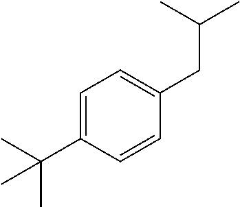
C1=C(C(C)(C)C)C=CC(CC(C)C)=C1
